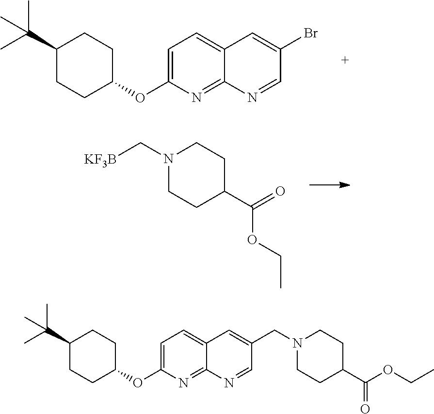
C1=C(OC2CCC(C(C)(C)C)CC2)N=C2C(=C1)C=C(Br)C=N2.N1(C[KF3B])CCC(C(=O)OCC)CC1.C1=C(OC2CCC(C(C)(C)C)CC2)N=C2C(=C1)C=C(CN1CCC(C(=O)OCC)CC1)C=N2
